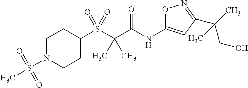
C(C(=O)NC1=CC(C(C)(CO)C)=NO1)(C)(C)S(C1CCN(S(C)(=O)=O)CC1)(=O)=O
